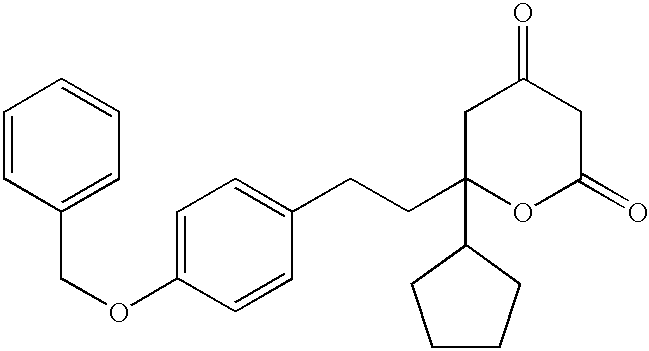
C1=CC(COC2=CC=C(CCC3(C4CCCC4)OC(=O)CC(=O)C3)C=C2)=CC=C1
